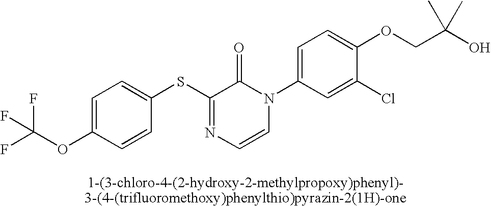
S(C1=NC=CN(C2=CC=C(OCC(O)(C)C)C(Cl)=C2)C1=O)C1=CC=C(OC(F)(F)F)C=C1
